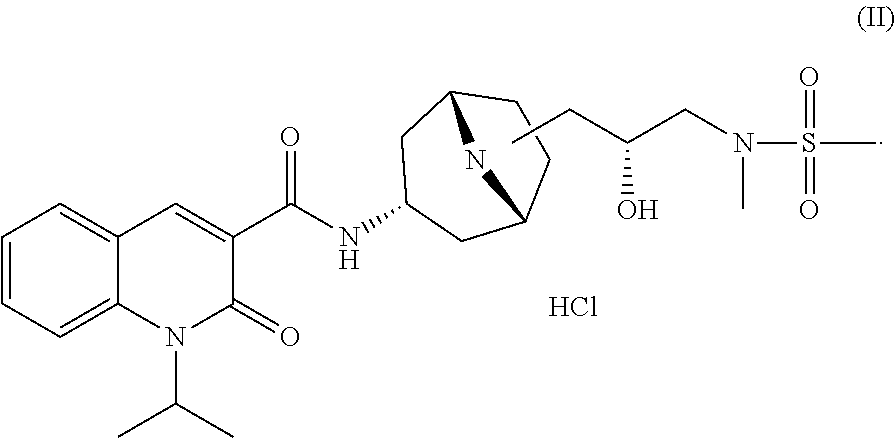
C1=CC=C2C(=C1)C=C(C(NC1CC3CCC(C1)N3)=O)C(=O)N2C(C)C.CCC(CN(S(=O)(=O)C)C)O.Cl
